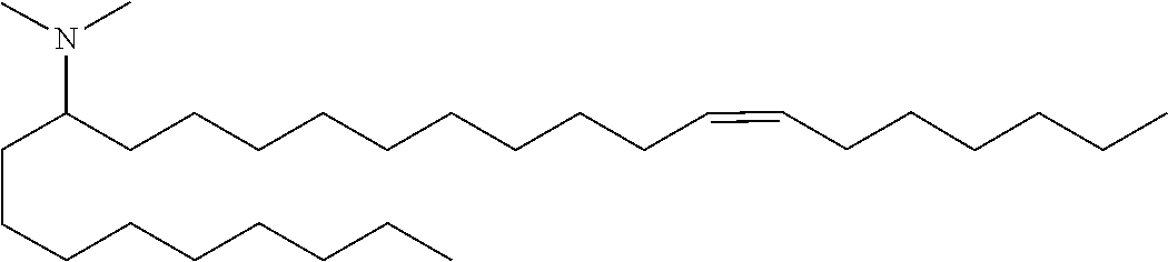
C(CCC(N(C)C)CCCCCCCCCC=CCCCCCC)CCCCCC
